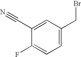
C1(C#N)=CC(CBr)=CC=C1F
